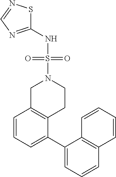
C1=CC=C(C2=CC=CC3=C2C=CC=C3)C2=C1CN(S(NC1=NC=NS1)(=O)=O)CC2
